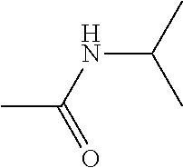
CC(NC(C)C)=O
